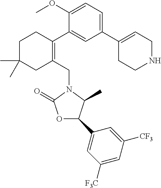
C1(OC)=CC=C(C2=CCNCC2)C=C1C1=C(CN2C(=O)OC(C3=CC([F3C])=CC([CF3])=C3)C2C)CC(C)(C)CC1
